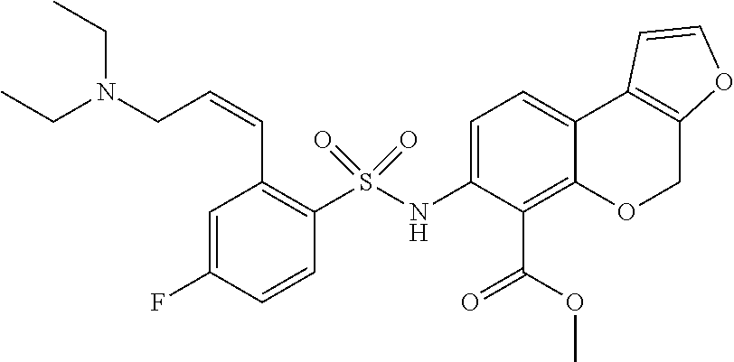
C1=C(F)C=CC(S(NC2=CC=C3C(=C2C(OC)=O)OCC2=C3C=CO2)(=O)=O)=C1C=CCN(CC)CC
